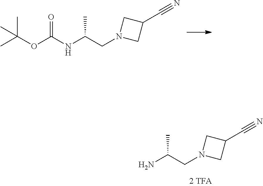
CC(OC(NC(CN1CC(C#N)C1)C)=O)(C)C.NC(CN1CC(C#N)C1)C
